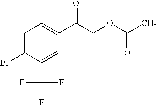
C1=C(Br)C(C(F)(F)F)=CC(C(COC(C)=O)=O)=C1
